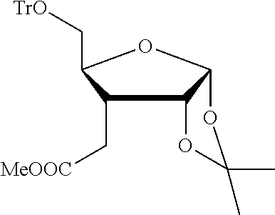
C1(C[MeOOC])C2C(OC1C[TrO])OC(C)(C)O2
